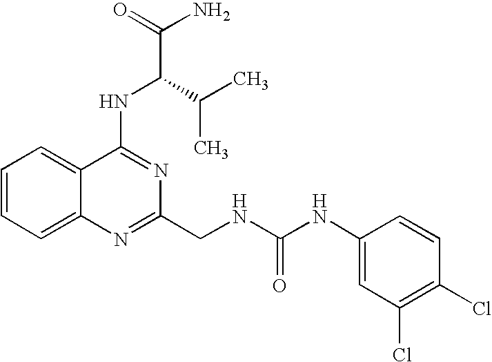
C12=CC=CC=C1N=C(CNC(NC1=CC(Cl)=C(Cl)C=C1)=O)N=C2NC(C(N)=O)C(C)C
